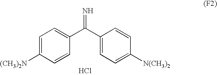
C1(C(C2=CC=C([(CH3)2N])C=C2)=N)=CC=C([N(CH3)2])C=C1.Cl
